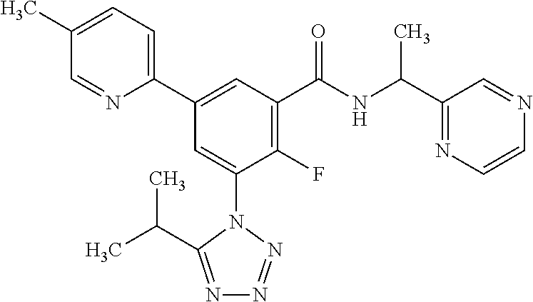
C1(C)=CC=C(C2=CC(C(NC(C)C3=NC=CN=C3)=O)=C(F)C(N3C(C(C)C)=NN=N3)=C2)N=C1
